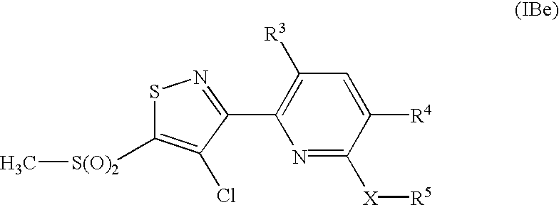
C1([R3])=C(C2=NSC([S(O)2]C)=C2Cl)N=C([X][R5])C([R4])=C1
